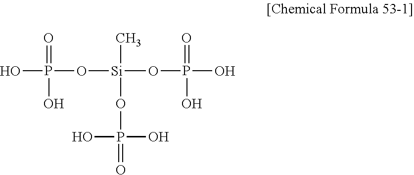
O(P(=O)(O)O)[Si](C)(OP(O)(=O)O)OP(O)(=O)O
